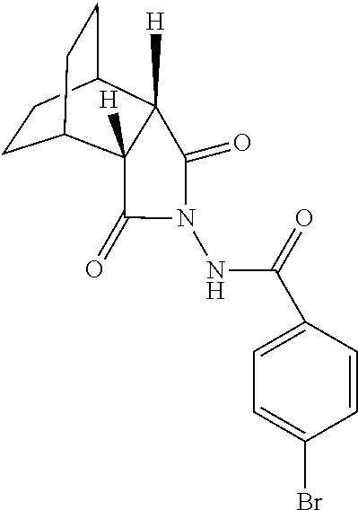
C1CC2C3([H])C([H])(C1CC2)C(=O)N(NC(=O)C1=CC=C(Br)C=C1)C3=O
